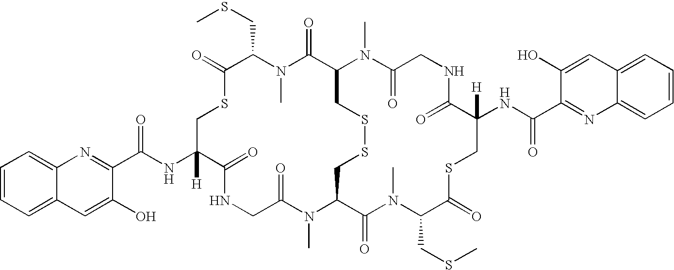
C1=CC=C2C(=C1)N=C(C(NC1([H])CSC(=O)C(CSC)N(C)C(=O)C3CSSCC(N(C)C(=O)CNC1=O)C(=O)N(C)C(CSC)C(=O)SCC(NC(C1=NC4=CC=CC=C4C=C1O)=O)([H])C(=O)NCC(=O)N3C)=O)C(O)=C2
